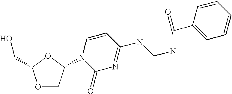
O1CC(N2C(=O)N=C(NCNC(C3=CC=CC=C3)=O)C=C2)OC1CO
